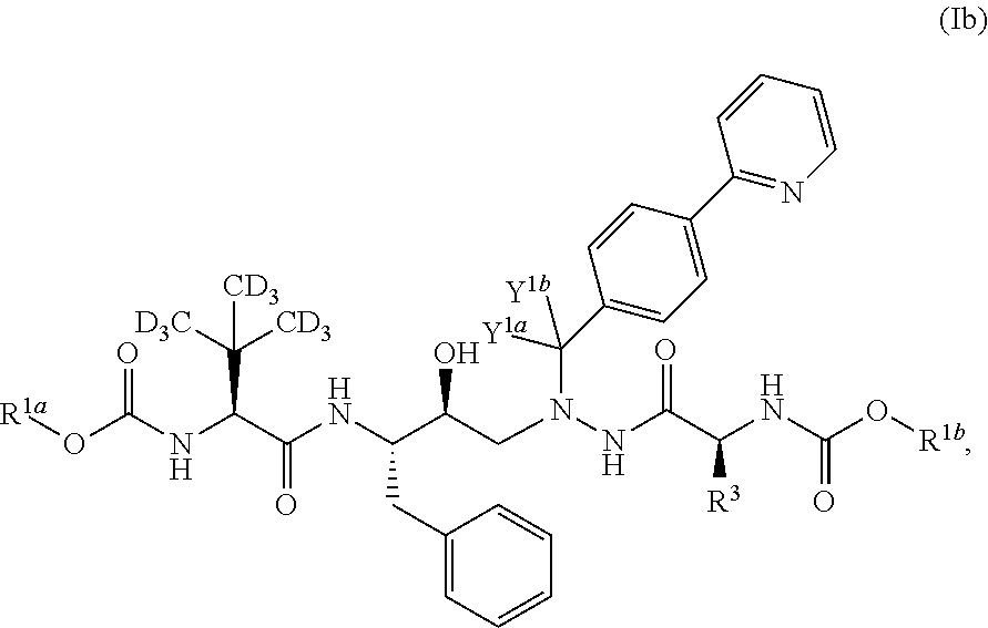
O(C(NC(C(NC(C(CN(NC(C(NC(O[R1b])=O)[R3])=O)C([Y1a])([Y1b])C1=CC=C(C2=NC=CC=C2)C=C1)O)CC1=CC=CC=C1)=O)C([D3C])([CD3])[CD3])=O)[R1a]
